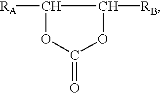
C1([RA])OC(=O)OC1[RB]
